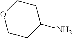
NC1CCOCC1
